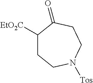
C1C([EtO2C])C(=O)CCN([Tos])C1
